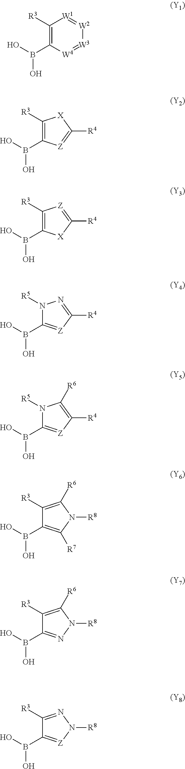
OB(C1=C([R3])[W1]=[W2][W3]=[W4]1)O.C1([R3])=C(B(O)O)[Z]=C([R4])[X]1.C1([R3])=C(B(O)O)[X]C([R4])=[Z]1.N1([R5])C(B(O)O)=[Z]C([R4])=N1.N1([R5])C(B(O)O)=[Z]C([R4])=C1[R6].C1([R3])=C([R6])N([R8])C([R7])=C1B(O)O.C1([R3])=C([R6])N([R8])N=C1B(O)O.C1([R3])=NN([R8])[Z]=C1B(O)O
